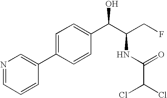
N1=CC=CC(C2=CC=C(C(C(CF)NC(C(Cl)Cl)=O)O)C=C2)=C1
